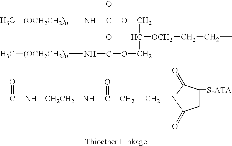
C1(=O)CC([S-ATA])C(=O)N1CCC(N[CH2CH2]NC(=O)C)=O.C[(OCH2CH2)n]NC(OCC([OCH2]CCC)COC(N[(OCH2CH2)n]C)=O)=O
